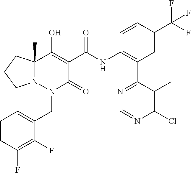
C1=CC(F)=C(F)C(CN2C(=O)C(C(=O)NC3=C(C4=NC=NC(Cl)=C4C)C=C(C(F)(F)F)C=C3)=C(O)C3(C)N2CCC3)=C1
